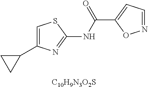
[C10H9N3O2S].C1(C2=CSC(NC(C3=CC=NO3)=O)=N2)CC1
